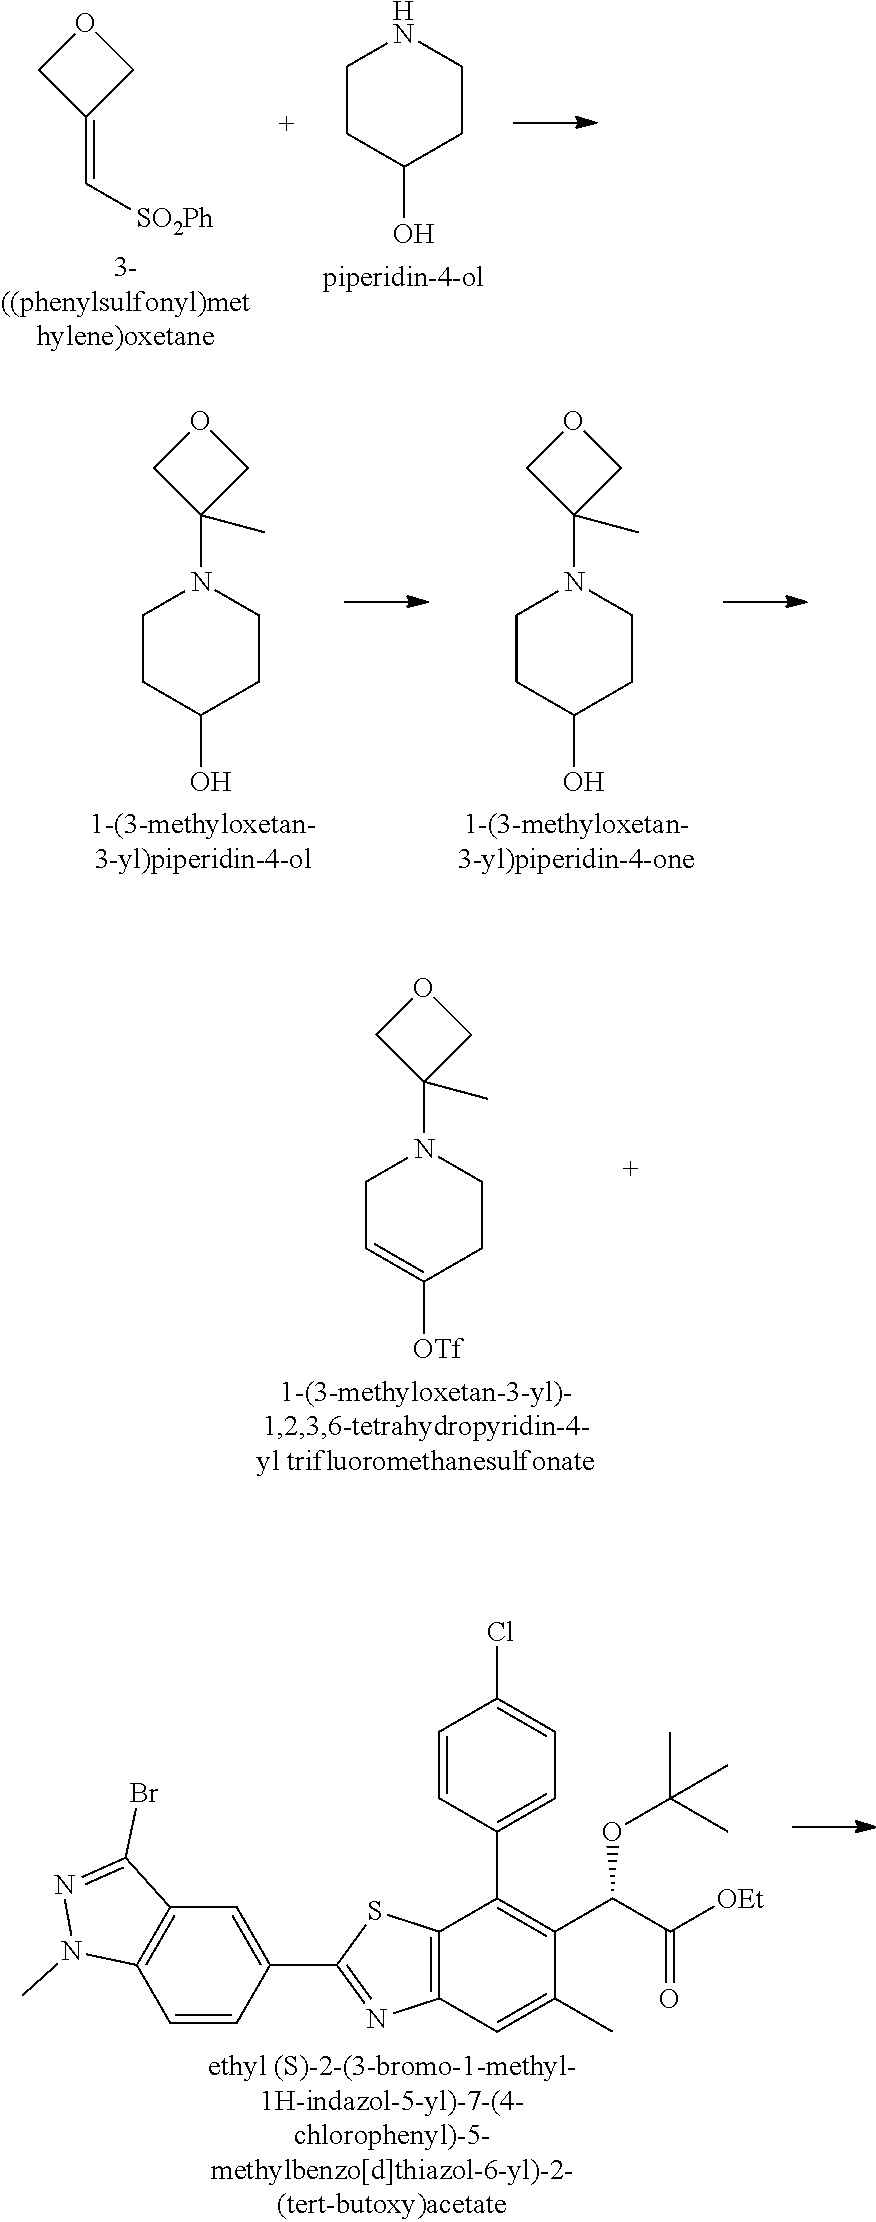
C1(O)CCNCC1.O1CC(=C[SO2Ph])C1.O1CC(N2CCC(O)CC2)(C)C1.O1CC(N2CCC(O)CC2)(C)C1.C1([OTf])=CCN(C2(C)COC2)CC1.C1=CC(C2=NC3=C(S2)C(C2=CC=C(Cl)C=C2)=C(C(C([OEt])=O)OC(C)(C)C)C(C)=C3)=CC2=C1N(C)N=C2Br
